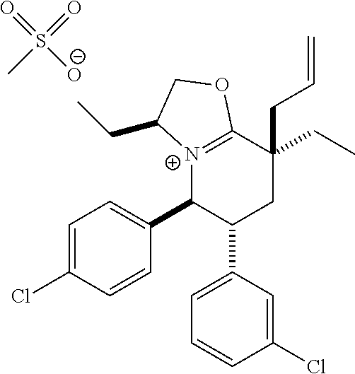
[N+]12=C(OCC1CC)C(CC=C)(CC)CC(C1=CC=CC(Cl)=C1)C2C1=CC=C(Cl)C=C1.O=S(C)(=O)[O-]
